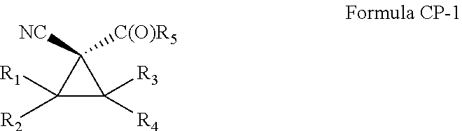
C1([R2])([R1])C([R4])([R3])C1([NC])[C(O)R5]
